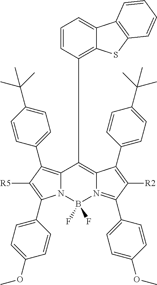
N12C(=C(C3=CC=C(C(C)(C)C)C=C3)C([R5])=C1C1=CC=C(OC)C=C1)C(C1=C3C(=CC=C1)C1=C(S3)C=CC=C1)=C1N(=C(C3=CC=C(OC)C=C3)C([R2])=C1C1=CC=C(C(C)(C)C)C=C1)B2(F)F
